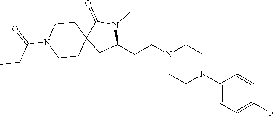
C1(N2CCN(CCC3N(C)C(=O)C4(C3)CCN(C(=O)CC)CC4)CC2)=CC=C(F)C=C1
